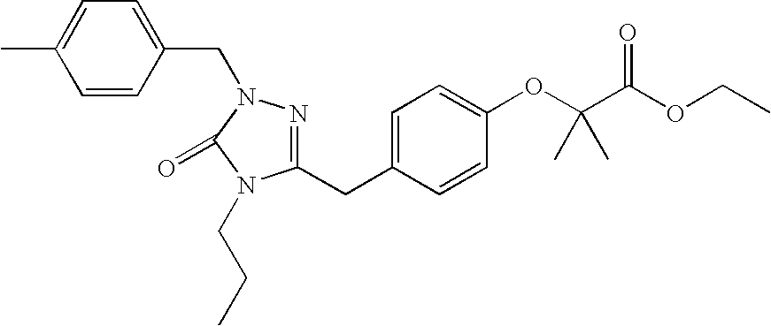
C1(CC2=CC=C(OC(C(OCC)=O)(C)C)C=C2)=NN(CC2=CC=C(C)C=C2)C(=O)N1CCC
